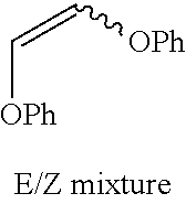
C([OPh])=C[OPh]
